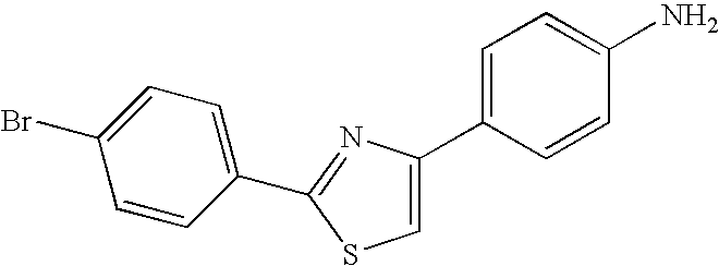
C1=C(C2=CC=C(N)C=C2)N=C(C2=CC=C(Br)C=C2)S1
